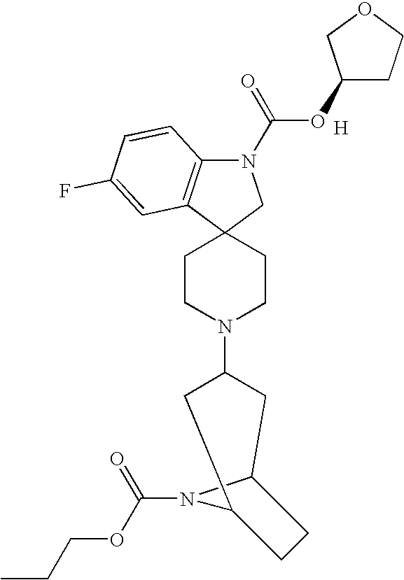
N1(C(=O)OC2CCOC2)C2=C(C3(C1)CCN(C1CC4N(C(OCCC)=O)C(C1)CC4)CC3)C=C(F)C=C2.[H]
